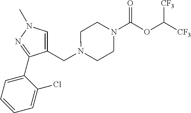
C1(CN2CCN(C(OC([CF3])[CF3])=O)CC2)=CN(C)N=C1C1=CC=CC=C1Cl
